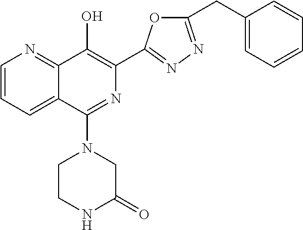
C1=CC=C2C(=N1)C(O)=C(C1=NN=C(CC3=CC=CC=C3)O1)N=C2N1CCNC(=O)C1
